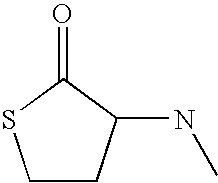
C1CC(NC)C(=O)S1
